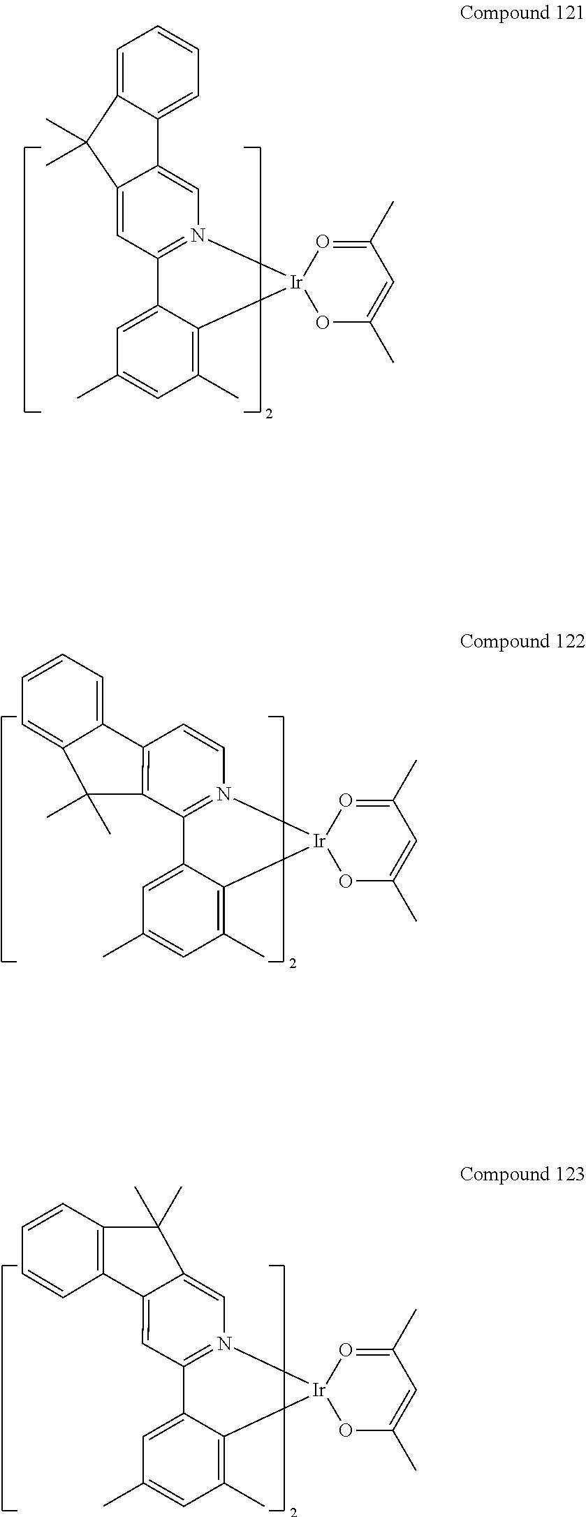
C12=N(C=CC3=C1C(C)(C)C1=CC=CC=C31)[Ir]1(C3=C(C)C=C(C)C=C23)OC(C)=CC(C)=O1.C1=C2C(=CN3=C1C1=CC(C)=CC(C)=C1[Ir]31OC(C)=CC(C)=O1)C1=CC=CC=C1C2(C)C.C1(C)(C)C2=CN3=C(C4=CC(C)=CC(C)=C4[Ir]34OC(C)=CC(C)=O4)C=C2C2=C1C=CC=C2
